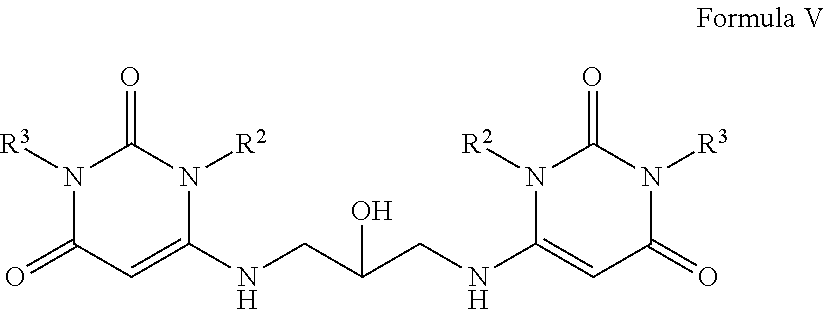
N(CC(CNC1=CC(=O)N([R3])C(=O)N1[R2])O)C1=CC(=O)N([R3])C(=O)N1[R2]
